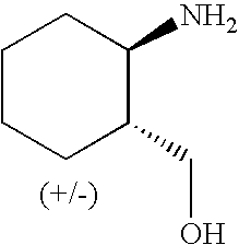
C1CCC(CO)C(N)C1
